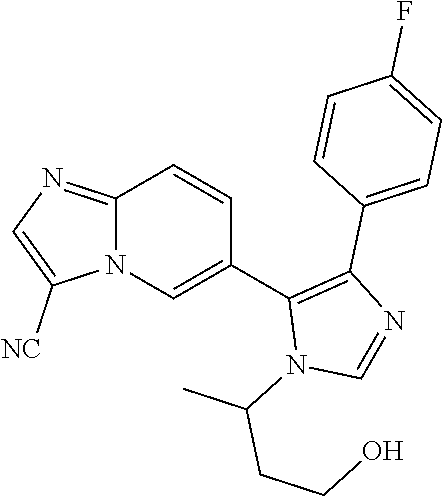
C12=NC=C([NC])N1C=C(C1=C(C3=CC=C(F)C=C3)N=CN1C(C)CCO)C=C2
